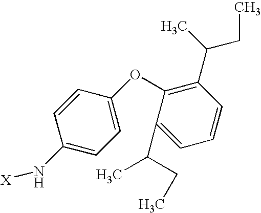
C1=CC(N[X])=CC=C1OC1=C(C(CC)C)C=CC=C1C(CC)C
